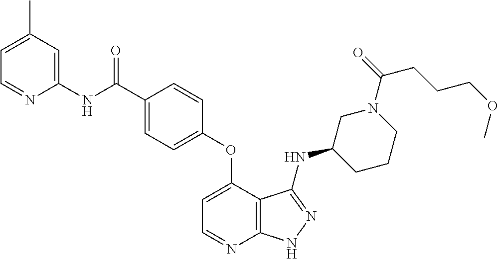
C1(NC(C2=CC=C(OC3=CC=NC4=C3C(NC3CCCN(C(=O)CCCOC)C3)=NN4)C=C2)=O)=CC(C)=CC=N1
